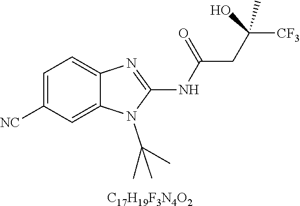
C1=C([NC])C=C2C(=C1)N=C(NC(CC([CF3])(O)C)=O)N2C(C)(C)C.[C17H19F3N4O2]
